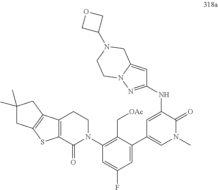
C12=C(C(=O)N(C3=C(C[OAc])C(C4=CN(C)C(=O)C(NC5=NN6C(=C5)CN(C5COC5)CC6)=C4)=CC(F)=C3)CC1)SC1=C2CC(C)(C)C1
